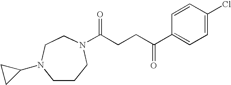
C(CCC(C1=CC=C(Cl)C=C1)=O)(=O)N1CCCN(C2CC2)CC1
